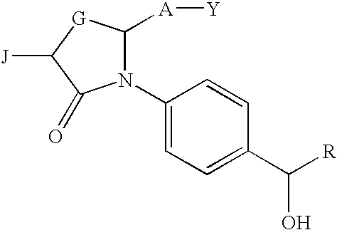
N1(C2=CC=C(C([R])O)C=C2)C([A][Y])[G]C([J])C1=O
